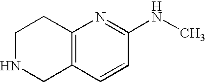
C12=C(C=CC(NC)=N1)CNCC2
